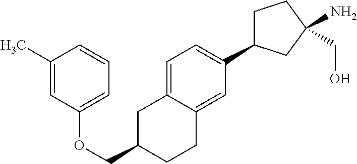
C1=C2C(=CC(C3CCC(CO)(N)C3)=C1)CCC(COC1=CC=CC(C)=C1)C2
